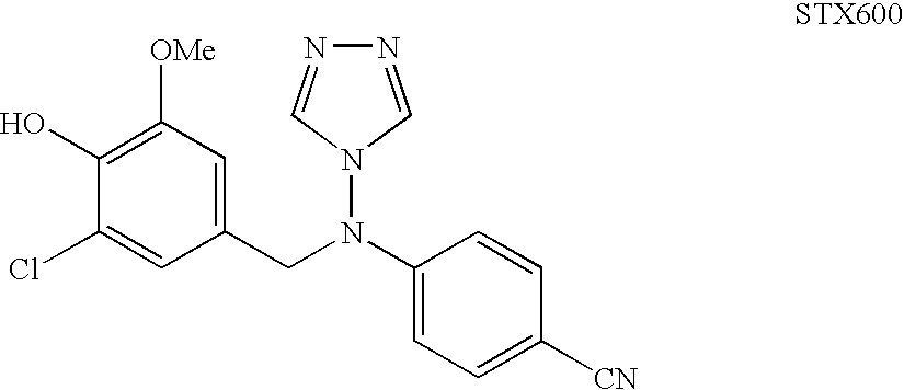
C1=C([CN])C=CC(N(CC2=CC([OMe])=C(O)C(Cl)=C2)N2C=NN=C2)=C1
